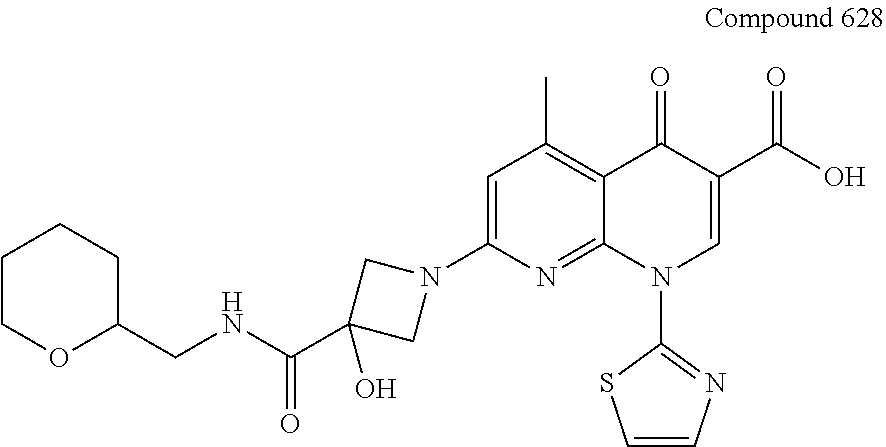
C1=C(N2CC(C(NCC3CCCCO3)=O)(O)C2)N=C2C(=C1C)C(=O)C(C(O)=O)=CN2C1=NC=CS1
